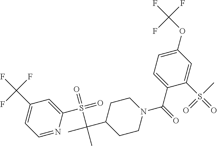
C1(C(F)(F)F)=CC=NC(S(=O)(=O)C(C)(C2CCN(C(=O)C3=CC=C(OC(F)(F)F)C=C3S(=O)(C)=O)CC2)C)=C1
